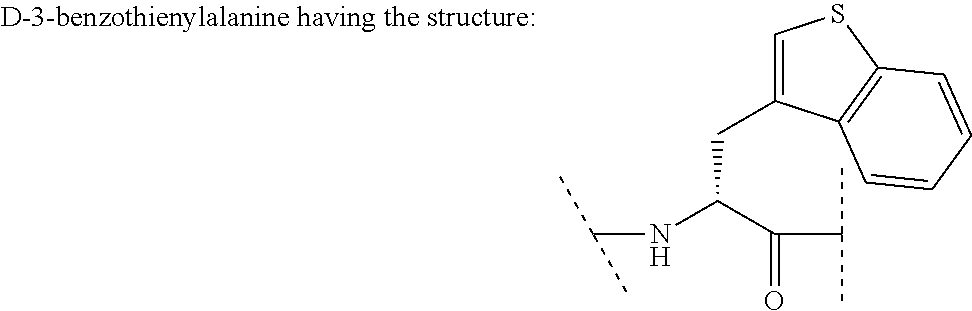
N(C(C(C(C)C)=O)CC1=CSC2=C1C=CC=C2)C(C)C
